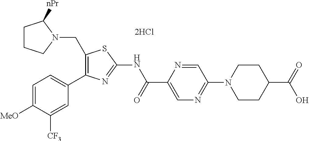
C1(CN2CCCC2[nPr])=C(C2=CC=C([MeO])C([CF3])=C2)N=C(NC(C2=CN=C(N3CCC(C(=O)O)CC3)C=N2)=O)S1
